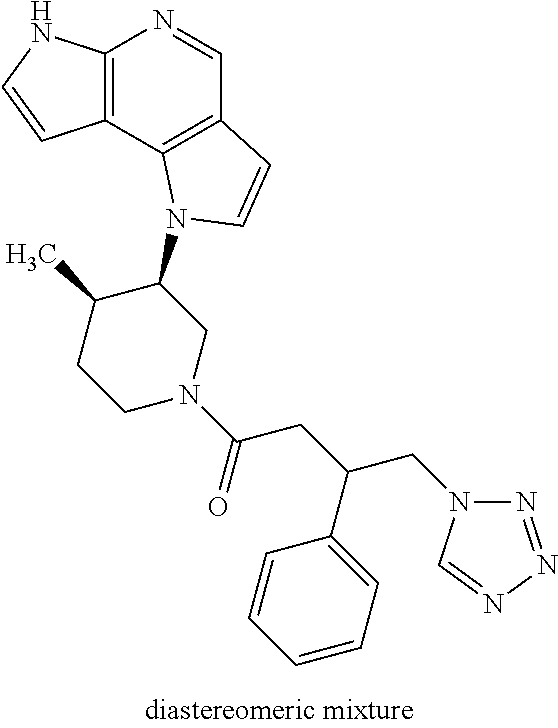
C12=C(C3=C(C=N1)C=CN3C1C(C)CCN(C(=O)CC(CN3N=NN=C3)C3=CC=CC=C3)C1)C=CN2
